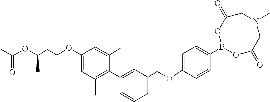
C1(OCCC(OC(C)=O)C)=CC(C)=C(C2=CC(COC3=CC=C(B4OC(=O)CN(C)CC(=O)O4)C=C3)=CC=C2)C(C)=C1
